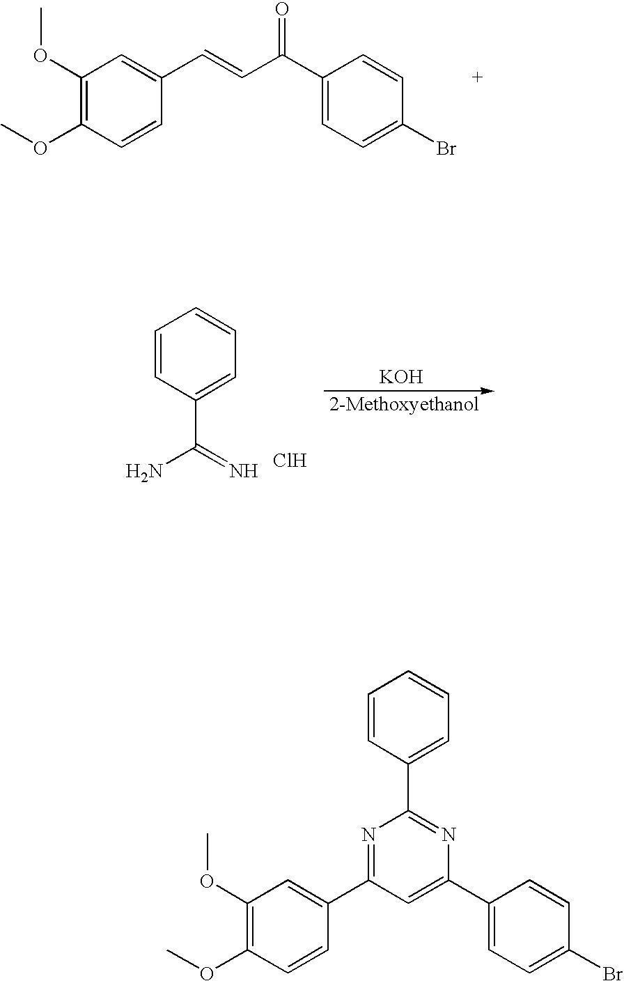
Cl.[KOH].[2-Methoxyethanol].C1=CC=C(C(=N)N)C=C1.C1(OC)=C(OC)C=CC(C=CC(C2=CC=C(Br)C=C2)=O)=C1.C1=CC(C2=NC(C3=CC=C(Br)C=C3)=CC(C3=CC(OC)=C(OC)C=C3)=N2)=CC=C1
